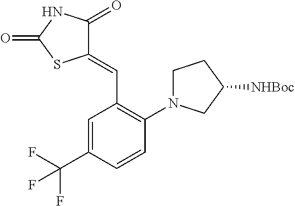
C1=CC(C(F)(F)F)=CC(C=C2C(=O)NC(=O)S2)=C1N1CCC([NHBoc])C1
